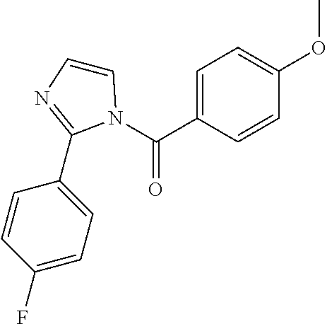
C1=CC(F)=CC=C1C1=NC=CN1C(C1=CC=C(OC)C=C1)=O
